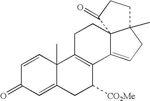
C1=CC2(C)C(=CC1=O)CC([CO2Me])C1=C2CCC23C1=CCC2(C)CCC3=O
